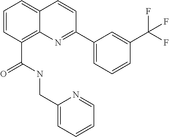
C(C1=C2C(=CC=C1)C=CC(C1=CC=CC(C(F)(F)F)=C1)=N2)(NCC1=CC=CC=N1)=O
